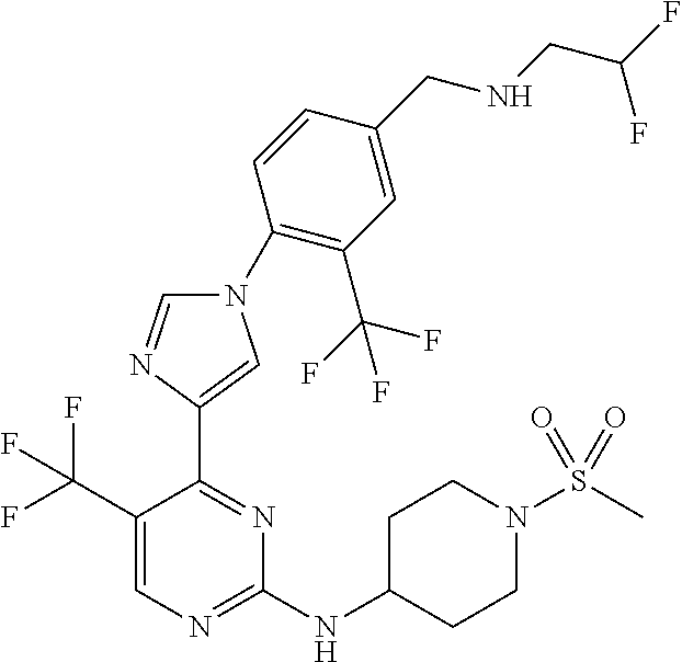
C1(NC2CCN(S(C)(=O)=O)CC2)=NC=C(C(F)(F)F)C(C2=CN(C3=C(C(F)(F)F)C=C(CNCC(F)F)C=C3)C=N2)=N1
